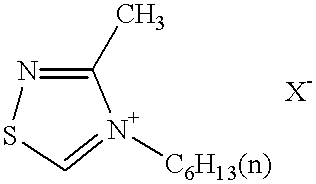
N1=C(C)[N+]([C6H13(n)])=CS1
